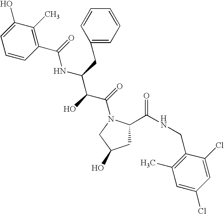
C1C(C(NCC2=C(C)C=C(Cl)C=C2Cl)=O)N(C(=O)C(C(NC(=O)C2=C(C)C(O)=CC=C2)CC2=CC=CC=C2)O)CC1O
